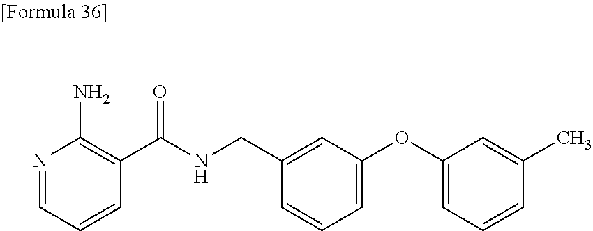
N1=CC=CC(C(NCC2=CC(OC3=CC=CC(C)=C3)=CC=C2)=O)=C1N
